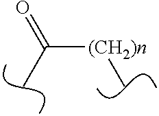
C([(CH2)n]C)(C)=O
